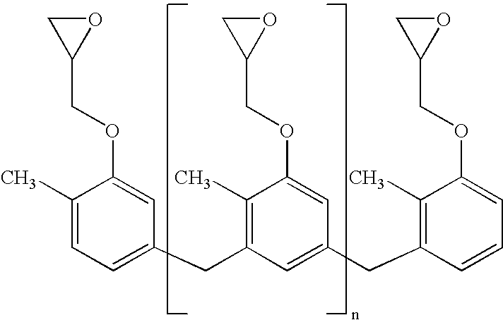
C1(C)=CC=C(CC2=C(C)C(OCC3OC3)=CC(CC3=C(C)C(OCC4OC4)=CC=C3)=C2)C=C1OCC1OC1
